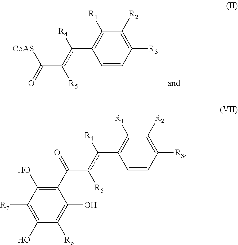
C1([R3])=C([R2])C([R1])=C(c(c(C(=O)[CoAS])[R5])[R4])C=C1.C1([R3])=C([R2])C([R1])=C(c(c(C(C2=C(O)C([R7])=C(O)C([R6])=C2O)=O)[R5])[R4])C=C1
